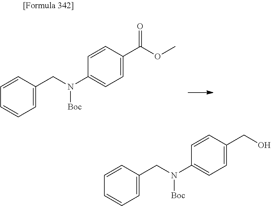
C1=C(CN([Boc])C2=CC=C(C(OC)=O)C=C2)C=CC=C1.C1=C(CN([Boc])C2=CC=C(CO)C=C2)C=CC=C1
